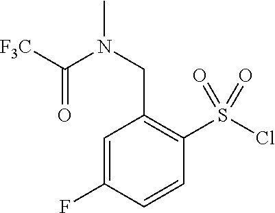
ClS(C1=C(CN(C)C([F3C])=O)C=C(F)C=C1)(=O)=O
